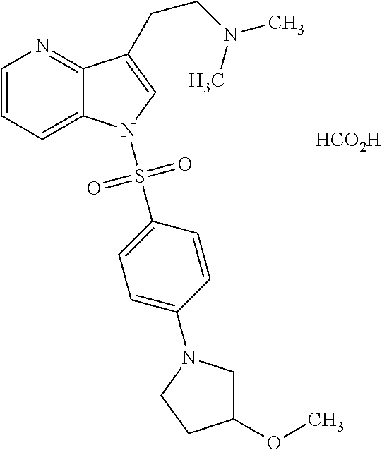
[HCO2H].C1=CC=C2C(=N1)C(CCN(C)C)=CN2S(C1=CC=C(N2CC(OC)CC2)C=C1)(=O)=O
